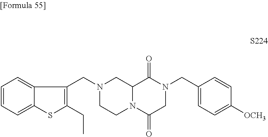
C1=CC=C2C(=C1)C(CN1CCN3C(C1)C(=O)N(CC1=CC=C([OCH3])C=C1)CC3=O)=C(CC)S2
